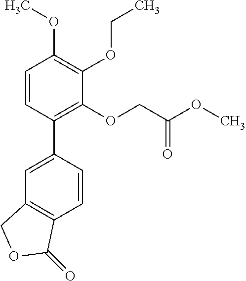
C1=C(C2=C(OCC(OC)=O)C(OCC)=C(OC)C=C2)C=CC2=C1COC2=O
